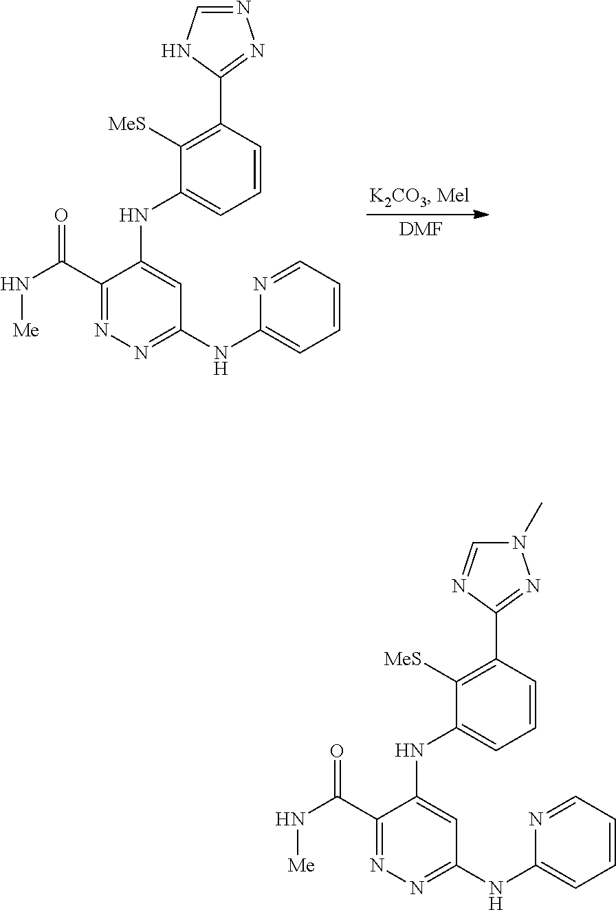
[DMF].C1(C(N[Me])=O)=NN=C(NC2=CC=CC=N2)C=C1NC1=CC=CC(C2=NN=CN2)=C1[MeS].C1(C(N[Me])=O)=NN=C(NC2=CC=CC=N2)C=C1NC1=CC=CC(C2=NN(C)C=N2)=C1[MeS]
